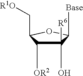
[Base]C1C(O)([R6])C([OR2])C(C[R1O])O1
